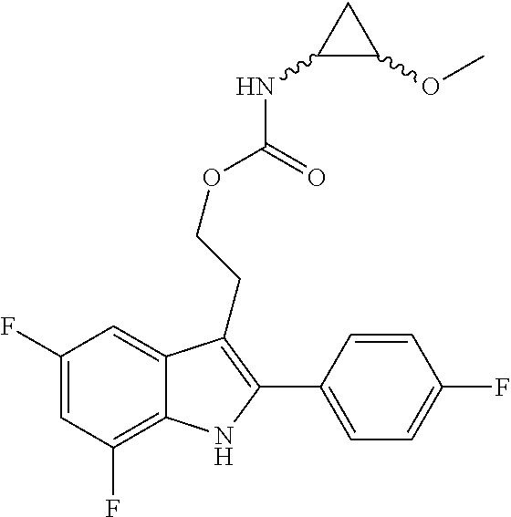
C1(F)=C2C(=CC(F)=C1)C(CCOC(=O)NC1C(OC)C1)=C(C1=CC=C(F)C=C1)N2
